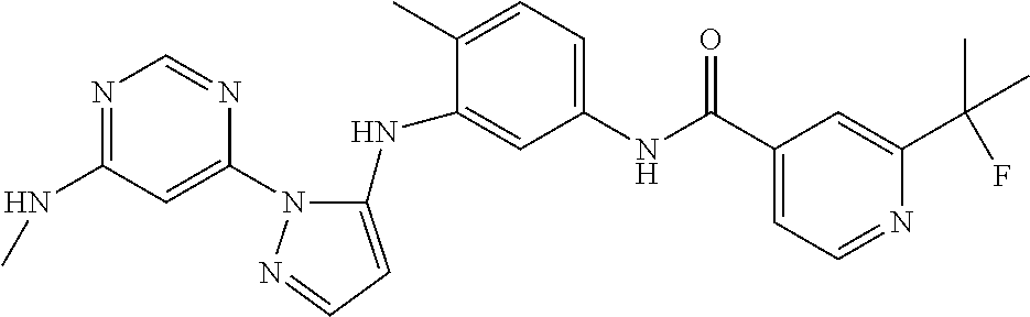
N1=C(NC)C=C(N2C(NC3=CC(NC(C4=CC=NC(C(F)(C)C)=C4)=O)=CC=C3C)=CC=N2)N=C1
